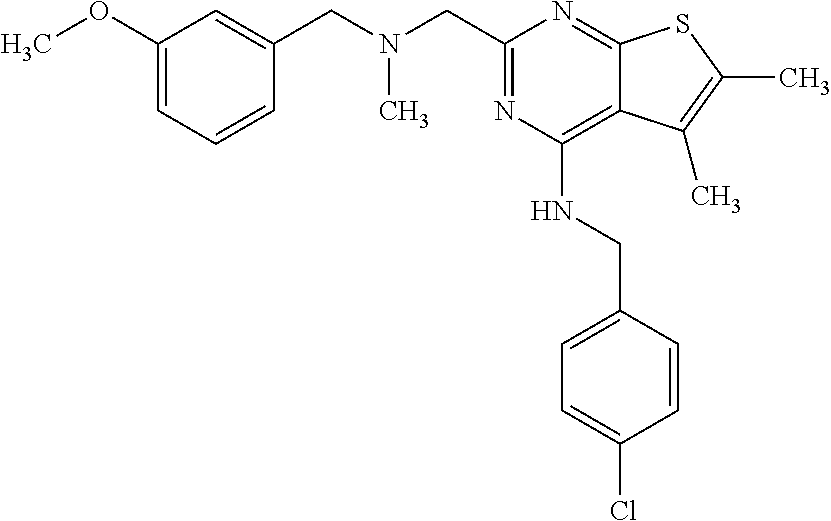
C1(OC)=CC=CC(CN(CC2=NC(NCC3=CC=C(Cl)C=C3)=C3C(=N2)SC(C)=C3C)C)=C1
